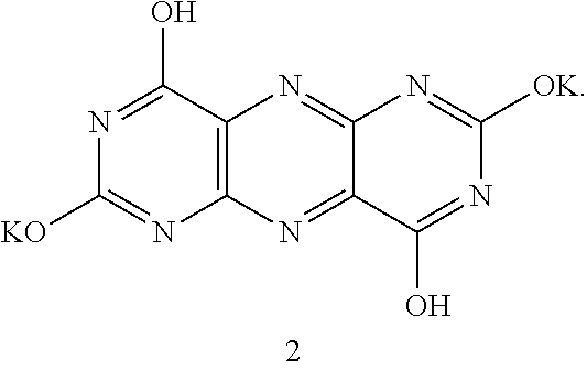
C12=C(C(O)=NC([KO])=N1)N=C1C(=N2)C(O)=NC([OK])=N1
